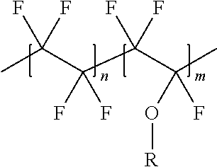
CC(F)(F)C(C(C(C)(O[R])F)(F)F)(F)F
